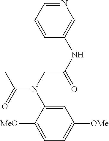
C(N(CC(NC1=CN=CC=C1)=O)C1=CC([OMe])=CC=C1[MeO])(=O)C
